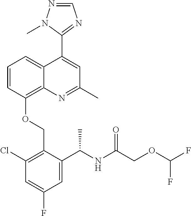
C1=C(F)C=C(C(NC(=O)COC(F)F)C)C(COC2=C3N=C(C)C=C(C4=NC=NN4C)C3=CC=C2)=C1Cl
